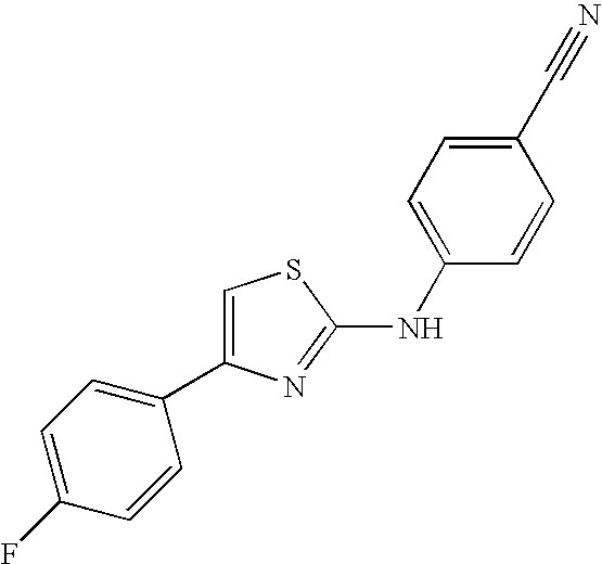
C1=C(NC2=NC(C3=CC=C(F)C=C3)=CS2)C=CC(C#N)=C1
